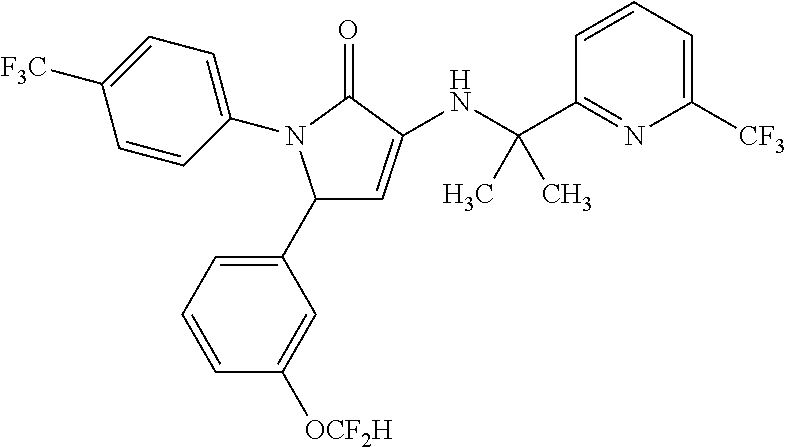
C1(C2=CC=CC([OCF2H])=C2)C=C(NC(C2=NC([CF3])=CC=C2)(C)C)C(=O)N1C1=CC=C([F3C])C=C1
